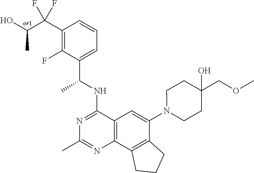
C12=C(C3=C(C(N4CCC(COC)(O)CC4)=C1)CCC3)N=C(C)N=C2NC(C1=CC=CC(C(C(O)C)(F)F)=C1F)C
